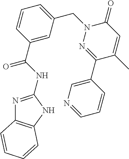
N1=C(NC(C2=CC(CN3N=C(C4=CN=CC=C4)C(C)=CC3=O)=CC=C2)=O)NC2=C1C=CC=C2
